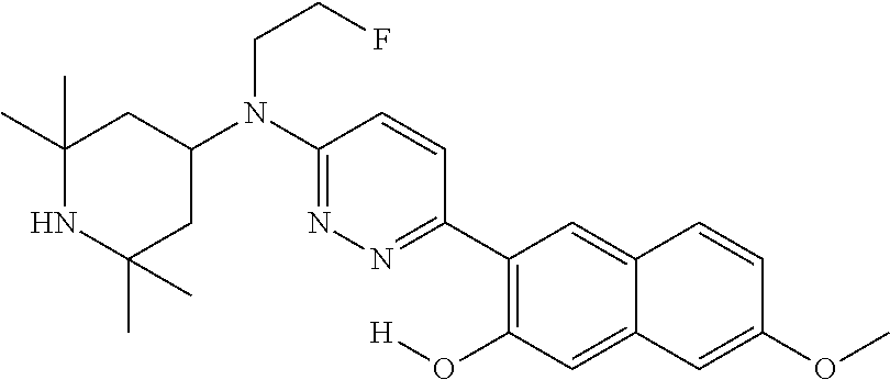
C1(C)(C)NC(C)(C)CC(N(C2=NN=C(C3=C(O[H])C=C4C(=C3)C=CC(OC)=C4)C=C2)CCF)C1
